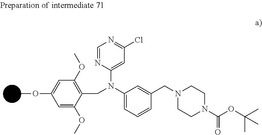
COC1=CC(OC)=C(CN(C2=CC=CC(CN3CCN(C(OC(C)(C)C)=O)CC3)=C2)C2=CC(Cl)=NC=N2)C(OC)=C1
